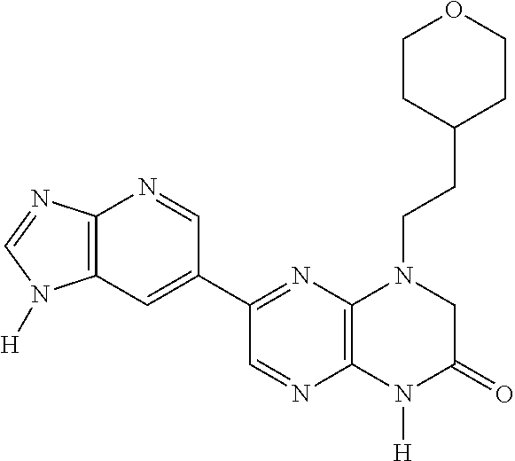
C12=C(N([H])C(=O)CN1CCC1CCOCC1)N=CC(C1=CC3=C(N=C1)N=CN3[H])=N2
